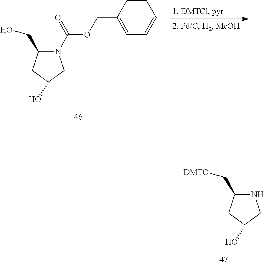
N1(C(=O)OCC2=CC=CC=C2)C(CO)CC(O)C1.N1C(C[DMTO])CC(O)C1
